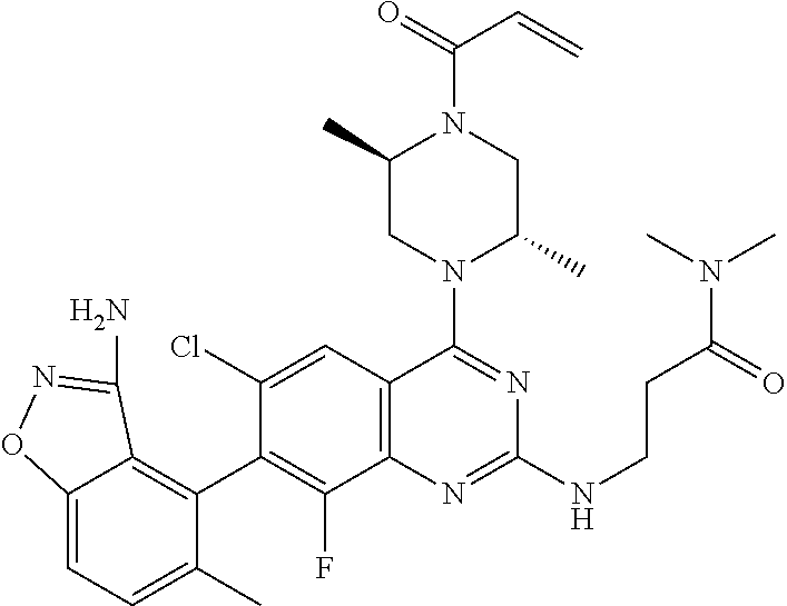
C12=C(C=C(Cl)C(C3=C4C(=CC=C3C)ON=C4N)=C1F)C(N1C(C)CN(C(=O)C=C)C(C)C1)=NC(NCCC(N(C)C)=O)=N2
